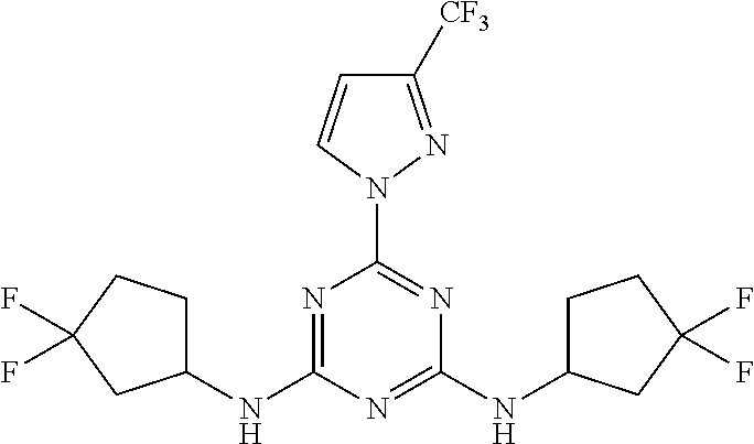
N1=C(NC2CCC(F)(F)C2)N=C(NC2CCC(F)(F)C2)N=C1N1C=CC([CF3])=N1
